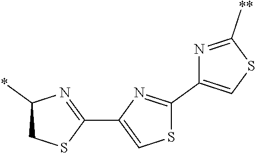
C1(C2=NC(*)CS2)=CSC(C2=CSC([**])=N2)=N1
